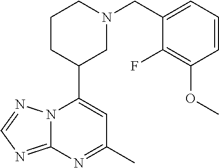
N12C(=NC=N1)N=C(C)C=C2C1CN(CC2=CC=CC(OC)=C2F)CCC1
